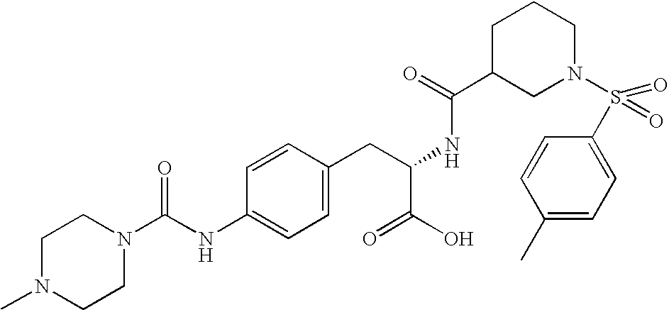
C1N(C)CCN(C(NC2=CC=C(CC(NC(C3CN(S(C4=CC=C(C)C=C4)(=O)=O)CCC3)=O)C(O)=O)C=C2)=O)C1
